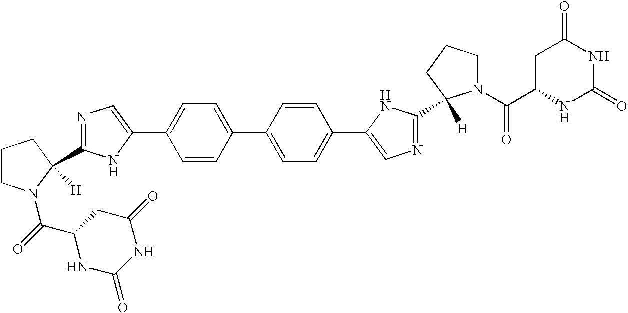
C1=CC(C2=CC=C(C3=CN=C(C4([H])N(C(=O)C5NC(=O)NC(=O)C5)CCC4)N3)C=C2)=CC=C1C1=CN=C(C2([H])N(C(C3NC(=O)NC(=O)C3)=O)CCC2)N1
